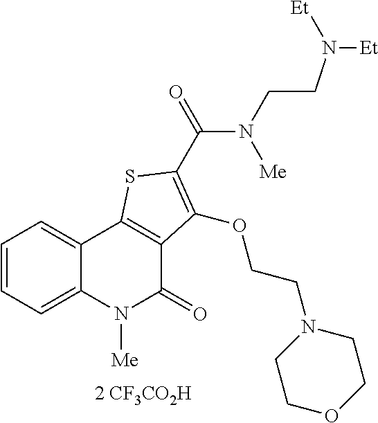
[2 CF3CO2H].C1=CC=C2C(=C1)C1=C(C(=O)N2[Me])C(OCCN2CCOCC2)=C(C(=O)N([Me])CCN([Et])[Et])S1
